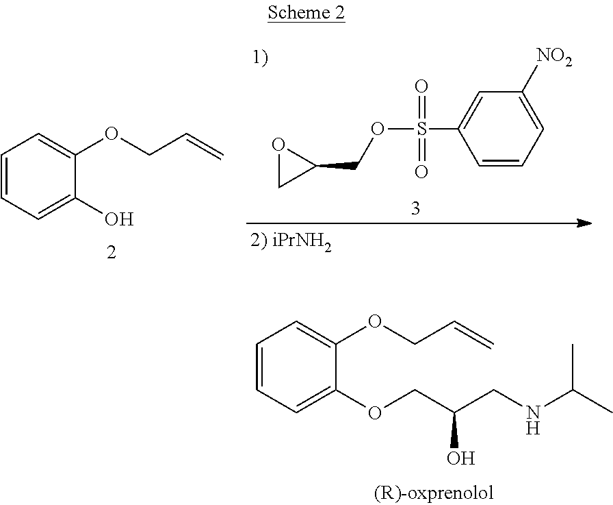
C1=CC=C(OCC(CNC(C)C)O)C(OCC=C)=C1.C1=CC=C([NO2])C=C1S(OCC1OC1)(=O)=O.C1=CC=C(O)C(OCC=C)=C1
